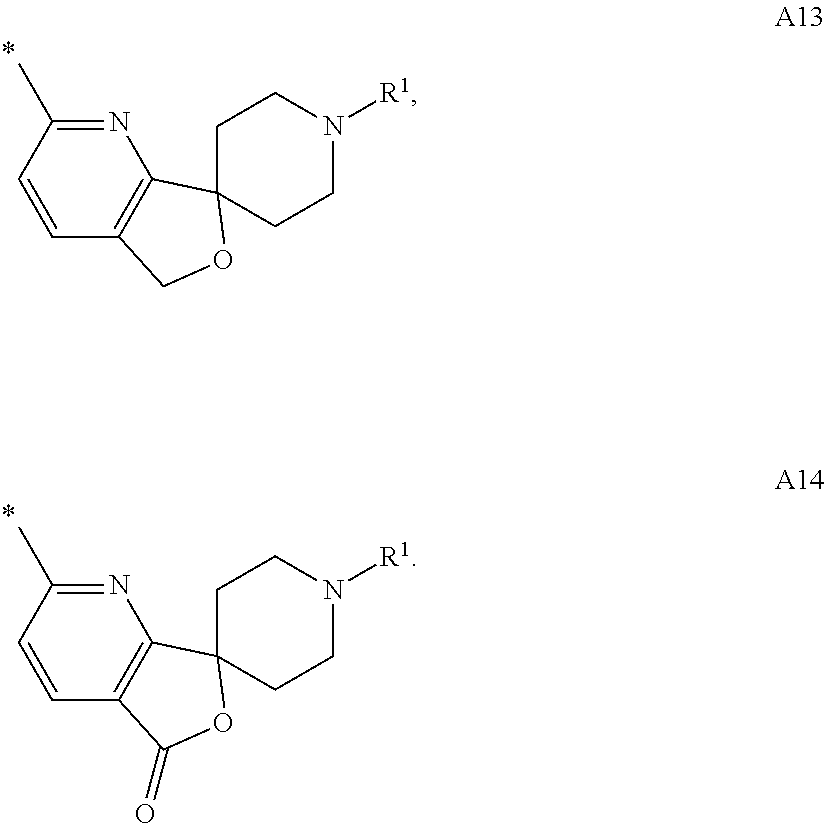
N1=C(C)C=CC2=C1C1(OC2)CCN([R1])CC1.N1=C(C)C=CC2=C1C1(OC2=O)CCN([R1])CC1
